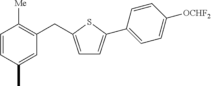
C1=CC(C)=CC(CC2=CC=C(C3=CC=C([OCHF2])C=C3)S2)=C1[Me]
